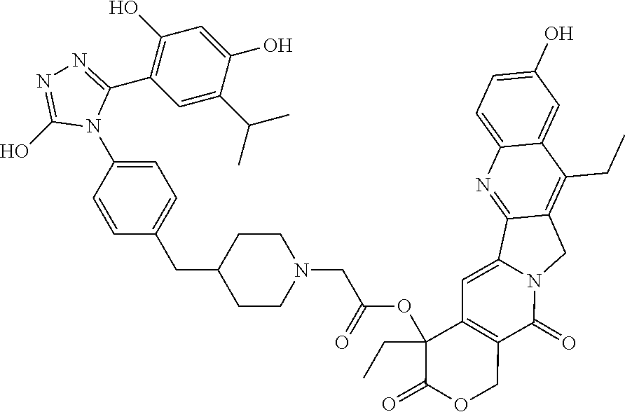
C1(O)=CC=C2C(=C1)C(CC)=C1C(=N2)C2=CC3=C(C(=O)N2C1)COC(=O)C3(CC)OC(CN1CCC(CC2=CC=C(N3C(C4=C(O)C=C(O)C(C(C)C)=C4)=NN=C3O)C=C2)CC1)=O
